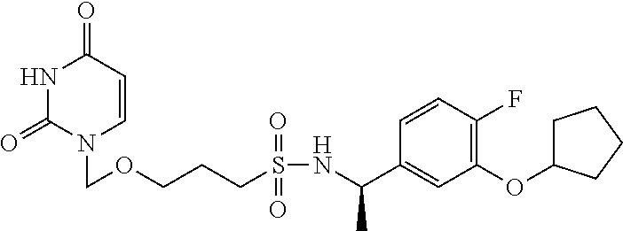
N1C(=O)N(COCCCS(NC(C2=CC(OC3CCCC3)=C(F)C=C2)C)(=O)=O)C=CC1=O
